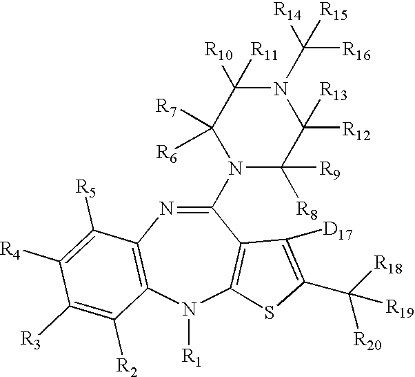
C1(N2C([R8])([R9])C([R12])([R13])N(C([R14])([R16])[R15])C([R10])([R11])C2([R7])[R6])=NC2=C(N([R1])C3=C1C([D17])=C(C([R18])([R20])[R19])S3)C([R2])=C([R3])C([R4])=C2[R5]
